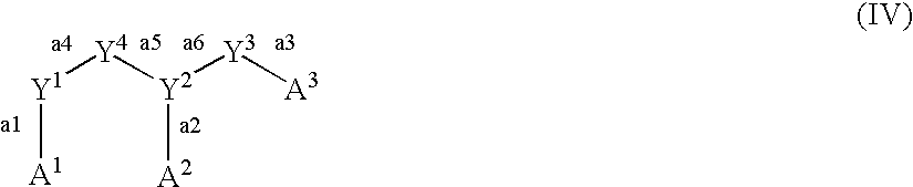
[Y1]([Y4][Y2]([Y3][A3])[A2])[A1]
